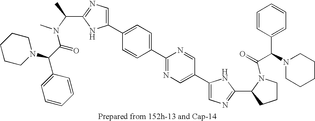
CN(C(C)C1=NC=C(C2=CC=C(C3=NC=C(C4=CN=C(C5CCCN5C(C(C5=CC=CC=C5)N5CCCCC5)=O)N4)C=N3)C=C2)N1)C(C(N1CCCCC1)C1=CC=CC=C1)=O
